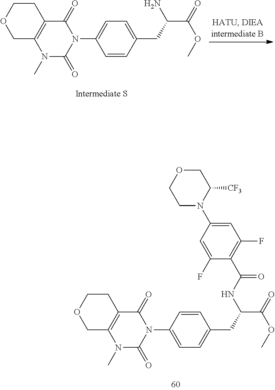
C1N(C2=CC(F)=C(C(NC(CC3=CC=C(N4C(=O)C5=C(N(C)C4=O)COCC5)C=C3)C(=O)OC)=O)C(F)=C2)C([CF3])COC1.NC(CC1=CC=C(N2C(=O)C3=C(N(C)C2=O)COCC3)C=C1)C(=O)OC
